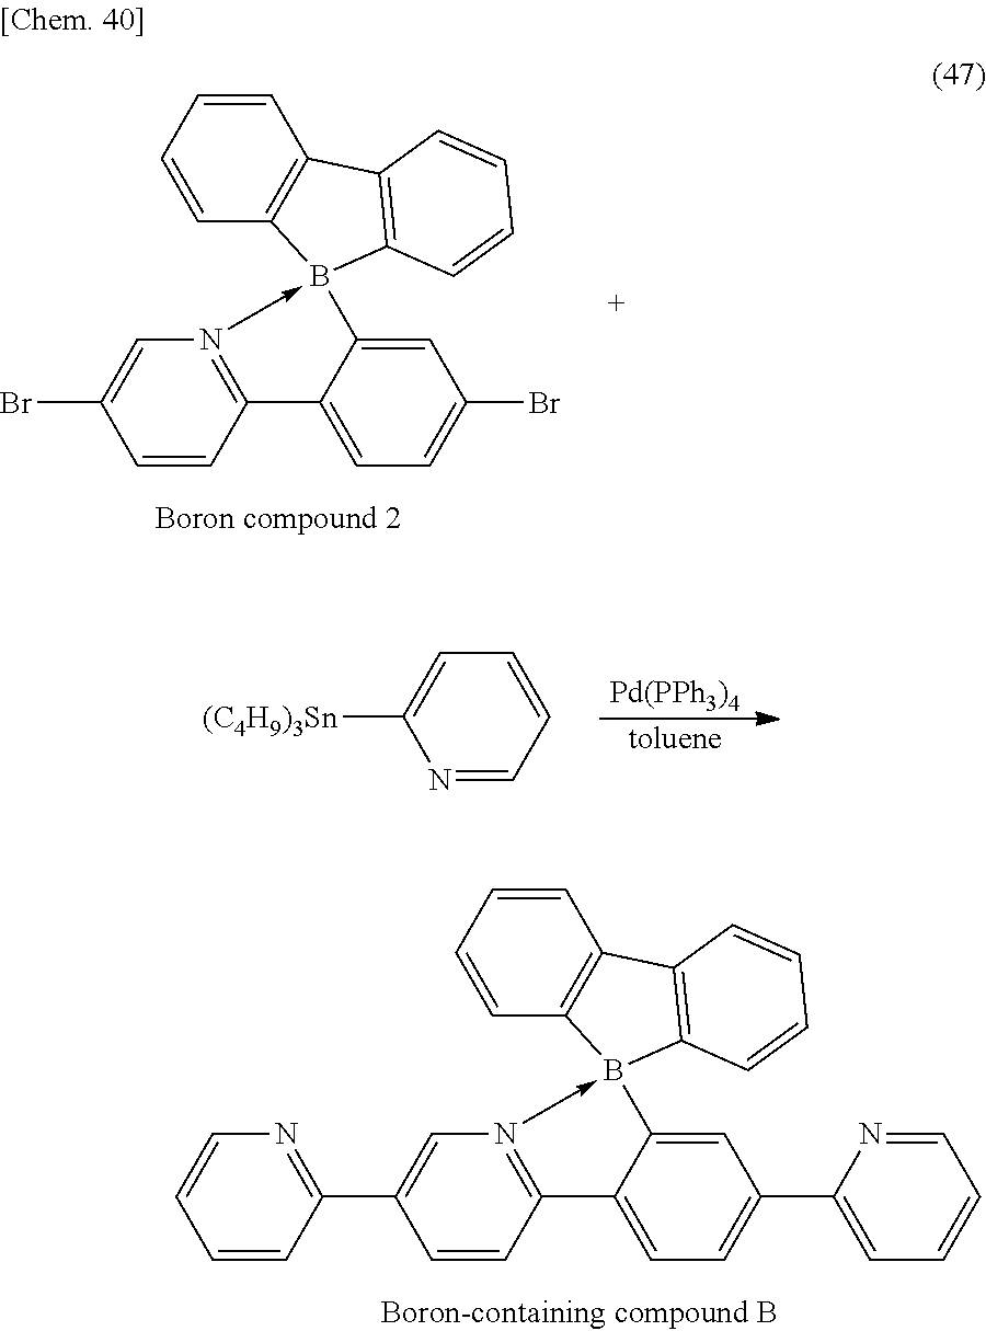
C12=N(->B3(C4=CC(C5=CC=CC=N5)=CC=C14)C1=C(C=CC=C1)C1=C3C=CC=C1)C=C(C1=NC=CC=C1)C=C2.C12=N(->B3(C4=CC(Br)=CC=C14)C1=C(C=CC=C1)C1=C3C=CC=C1)C=C(Br)C=C2.[Pd(PPh3)4].[toluene].C1=CC=C([(C4H9)3Sn])N=C1
